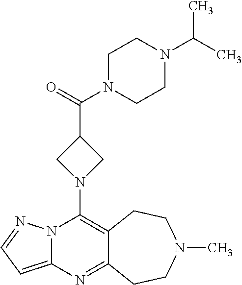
N12C(=CC=N1)N=C1C(=C2N2CC(C(=O)N3CCN(C(C)C)CC3)C2)CCN(C)CC1
